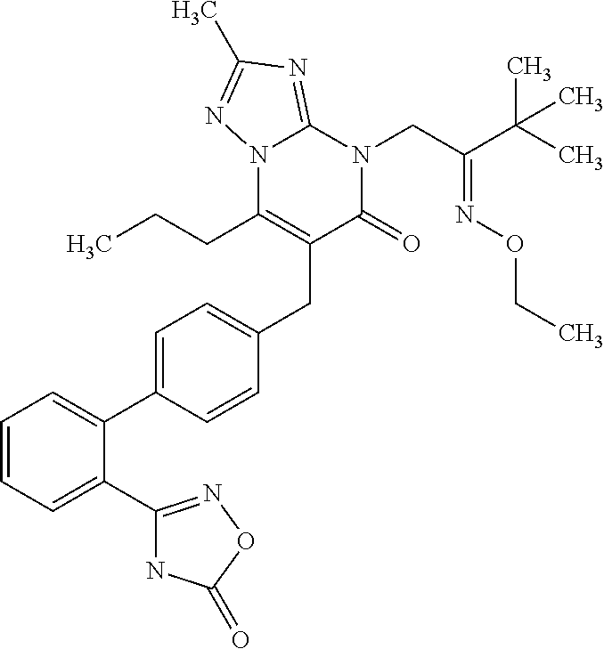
C1=CC=C(C2=NOC(=O)N2)C(C2=CC=C(CC3=C(CCC)N4C(=NC(C)=N4)N(CC(C(C)(C)C)=NOCC)C3=O)C=C2)=C1
